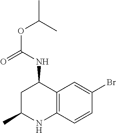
C12=C(C=CC(Br)=C1)NC(C)CC2NC(OC(C)C)=O
